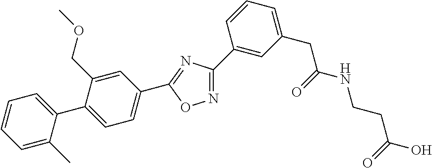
C1=C(C)C(C2=CC=C(C3=NC(C4=CC(CC(NCCC(O)=O)=O)=CC=C4)=NO3)C=C2COC)=CC=C1
